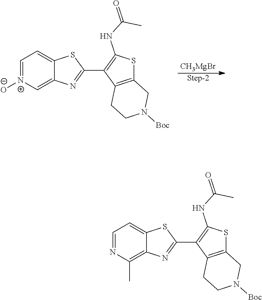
[CH3MgBr].[Step-2].C1=[N+]([O-])C=C2C(=C1)SC(C1=C(NC(C)=O)SC3=C1CCN([Boc])C3)=N2.C1=NC(C)=C2C(=C1)SC(C1=C(NC(C)=O)SC3=C1CCN([Boc])C3)=N2
